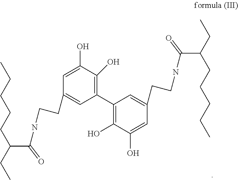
C1(C2=C(O)C(O)=CC(CCNC(C(CC)CCCCC)=O)=C2)=C(O)C(O)=CC(CCNC(C(CC)CCCCC)=O)=C1
